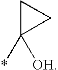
C1C(*)([OH])C1
